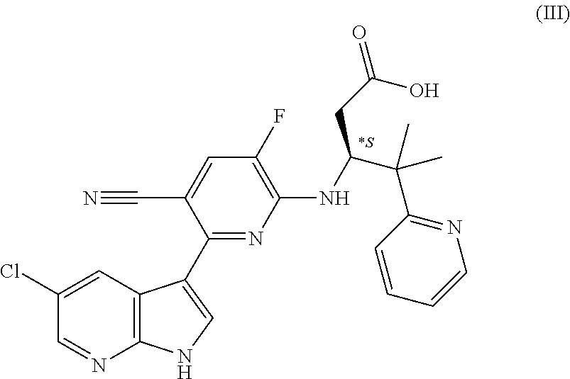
C1(Cl)=CC2=C(N=C1)NC=C2C1=NC(NC(CC(=O)O)C(C2=NC=CC=C2)(C)C)=C(F)C=C1C#N
